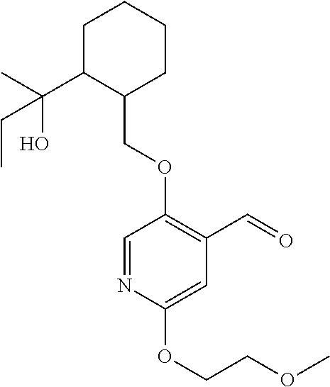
C1C(C(C)(O)CC)C(COC2=C(C=O)C=C(OCCOC)N=C2)CCC1
